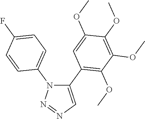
C1(C2=C(OC)C(OC)=C(OC)C(OC)=C2)=CN=NN1C1=CC=C(F)C=C1
